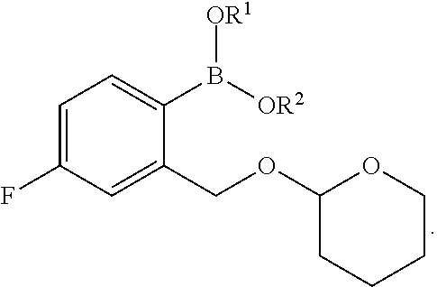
C1=C(F)C=C(COC2CCCCO2)C(B([OR2])[OR1])=C1
